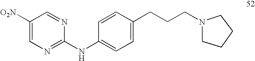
C1(NC2=CC=C(CCCN3CCCC3)C=C2)=NC=C([O2N])C=N1
